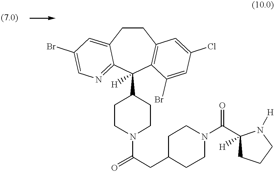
C1CC2=CC(Br)=CN=C2C(C2CCN(C(=O)CC3CCN(C(C4([H])CCCN4[H])=O)CC3)CC2)([H])C2=C1C=C(Cl)C=C2Br
